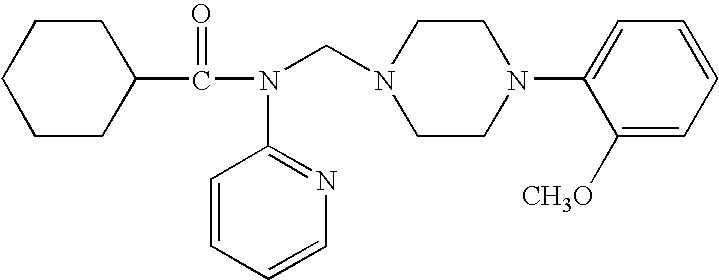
N(CN1CCN(C2=CC=CC=C2[CH3O])CC1)(C(C1CCCCC1)=O)C1=NC=CC=C1
